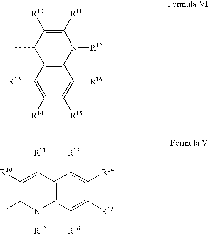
C12=C(C([R13])=C([R14])C([R15])=C1[R16])C(C)C([R10])=C([R11])N2[R12].C12=C(C([R16])=C([R15])C([R14])=C1[R13])N([R12])C(C)C([R10])=C2[R11]
